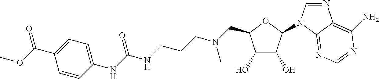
N1=CN(C2C(O)C(O)C(CN(CCCNC(NC3=CC=C(C(OC)=O)C=C3)=O)C)O2)C2=NC=NC(N)=C12
